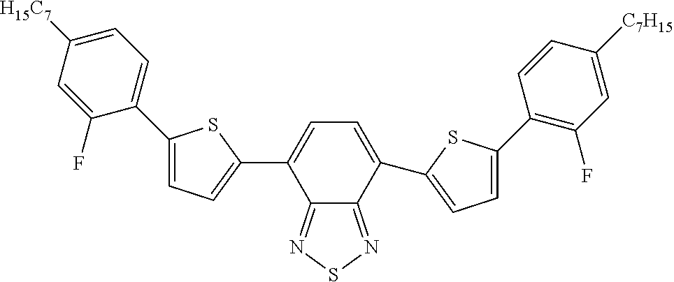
C12=NSN=C1C(C1=CC=C(C3=C(F)C=C([C7H15])C=C3)S1)=CC=C2C1=CC=C(C2=CC=C([H15C7])C=C2F)S1
